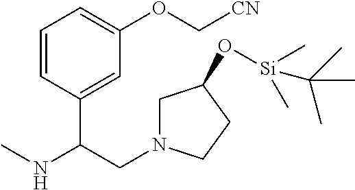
CNC(CN1CC(O[Si](C)(C(C)(C)C)C)CC1)C1=CC(OC[CN])=CC=C1
